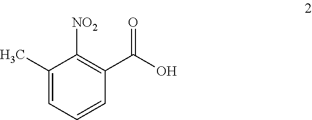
C1(C)=CC=CC(C(O)=O)=C1[NO2]
